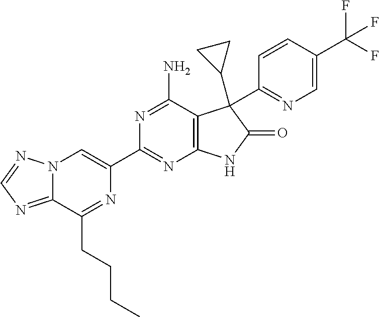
C12=NC=NN1C=C(C1=NC3=C(C(N)=N1)C(C1CC1)(C1=NC=C(C(F)(F)F)C=C1)C(=O)N3)N=C2CCCC
